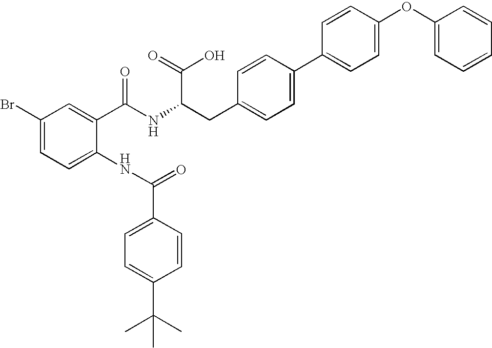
C1(Br)=CC=C(NC(=O)C2=CC=C(C(C)(C)C)C=C2)C(C(NC(CC2=CC=C(C3=CC=C(OC4=CC=CC=C4)C=C3)C=C2)C(=O)O)=O)=C1
